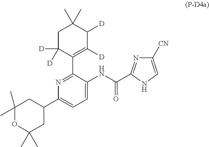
C1C([D])([D])C(C2=NC(C3CC(C)(C)OC(C)(C)C3)=CC=C2NC(=O)C2=NC([CN])=CN2)=C([D])C([D])C1(C)C
